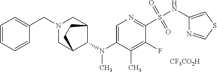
C1=C(N(C2C3CN(CC4=CC=CC=C4)CC2CC3)C)C(C)=C(F)C(S(NC2=CSC=N2)(=O)=O)=N1.[CF3CO2H]
